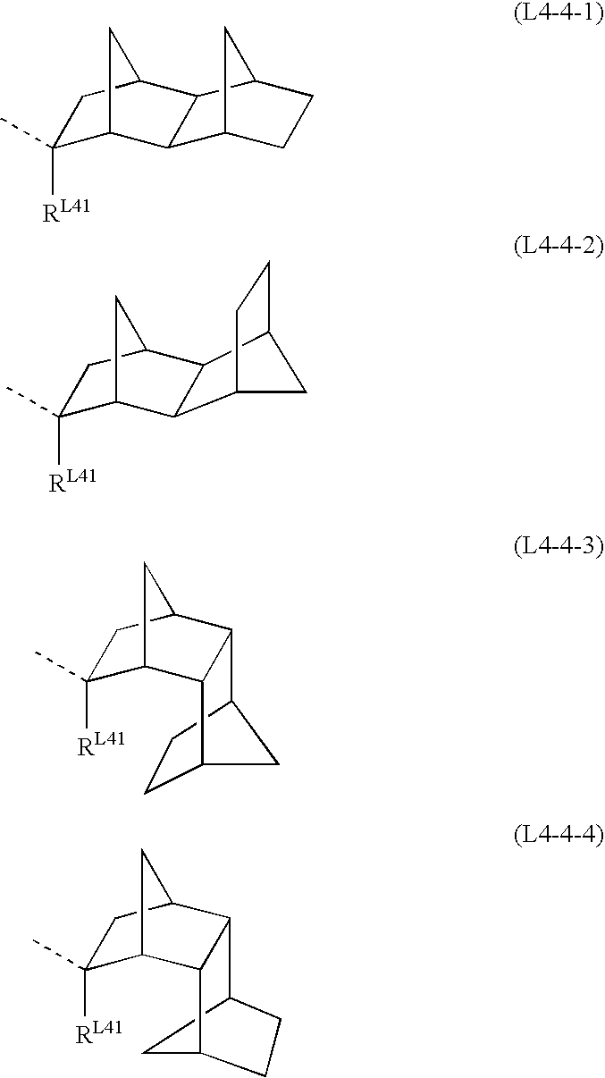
C1([RL41])(C)C2CC(C1)C1C2C2CCC1C2.C1([RL41])(C)C2CC(C1)C1C2C2CCC1C2.C1([RL41])(C)C2CC(C1)C1C3CCC(C21)C3.C1([RL41])(C)C2CC(C1)C1C3CC(CC3)C21
